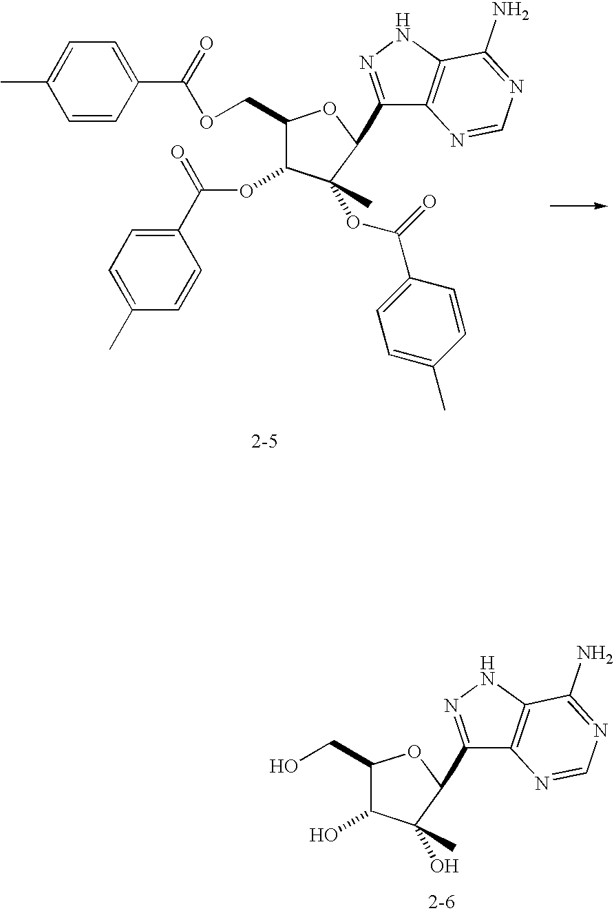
C1=CC(C(=O)OCC2C(OC(C3=CC=C(C)C=C3)=O)C(OC(=O)C3=CC=C(C)C=C3)(C)C(C3=NNC4=C3N=CN=C4N)O2)=CC=C1C.OCC1C(O)C(O)(C)C(C2=NNC3=C2N=CN=C3N)O1
